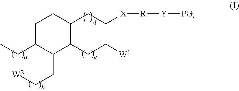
C1C(CC)C(CC[W2])C(CC[W1])C(CC[X][R][Y][PG])C1
